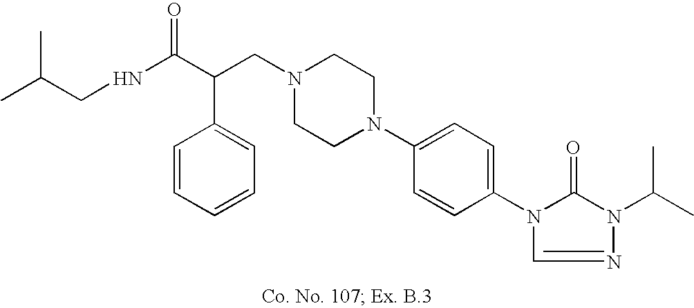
N1(CC(C(NCC(C)C)=O)C2=CC=CC=C2)CCN(C2=CC=C(N3C(=O)N(C(C)C)N=C3)C=C2)CC1
